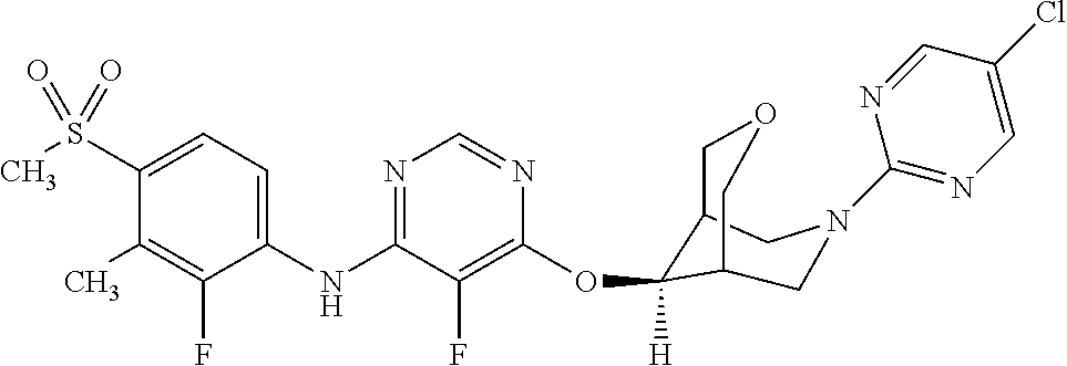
C1(NC2=NC=NC(OC3([H])C4COCC3CN(C3=NC=C(Cl)C=N3)C4)=C2F)=CC=C(S(C)(=O)=O)C(C)=C1F
